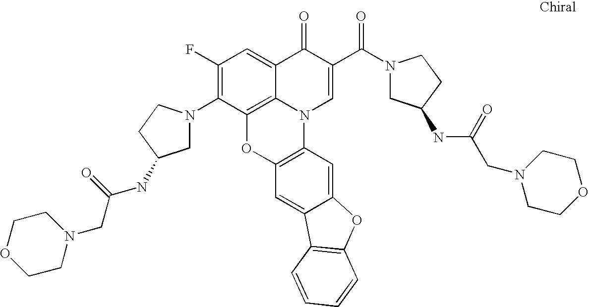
C12=C3C(=CC(F)=C1N1CC(NC(CN4CCOCC4)=O)CC1)C(=O)C(C(=O)N1CC(NC(CN4CCOCC4)=O)CC1)=CN3C1=C(O2)C=C2C(=C1)OC1=C2C=CC=C1
